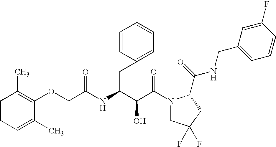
C(C(N1CC(F)(F)CC1C(NCC1=CC=CC(F)=C1)=O)=O)(O)C(CC1=CC=CC=C1)NC(=O)COC1=C(C)C=CC=C1C
